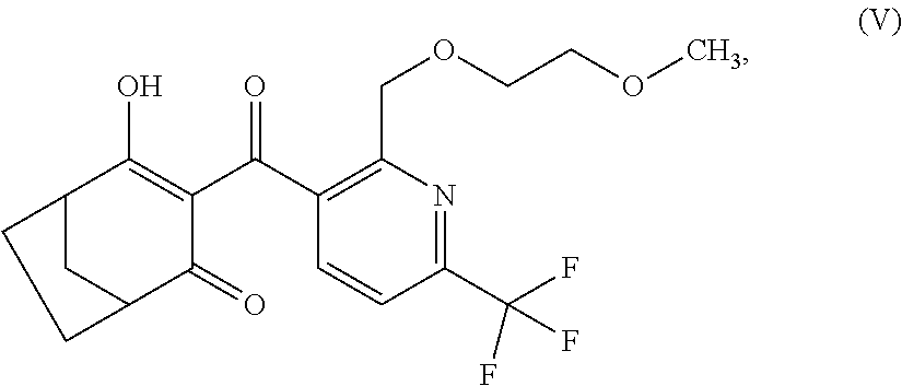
C12CC(C(=O)C(C(=O)C3=C(COCCOC)N=C(C(F)(F)F)C=C3)=C1O)CC2
